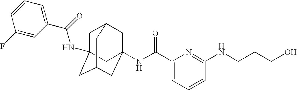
C1C2(NC(C3=CC=CC(F)=C3)=O)CC3CC(NC(C4=CC=CC(NCCCO)=N4)=O)(CC1C3)C2
